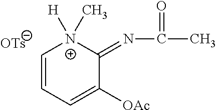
C1=CC=C([OAc])C(=NC(C)=O)[N+]1([H])C
